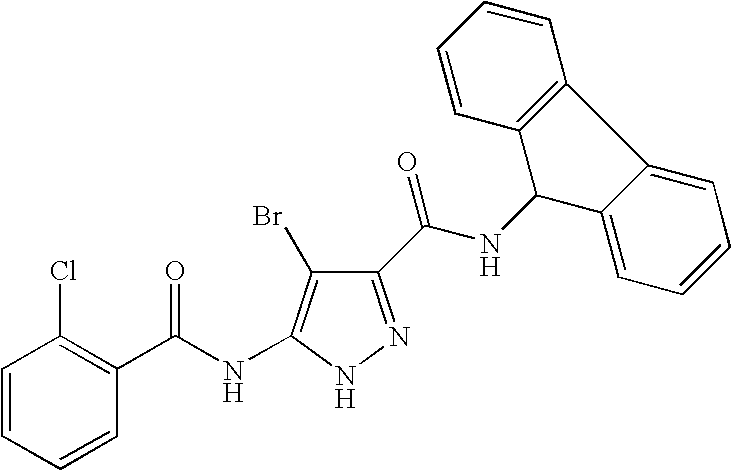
C1=CC=CC(C(NC2=C(Br)C(C(NC3C4=CC=CC=C4C4=C3C=CC=C4)=O)=NN2)=O)=C1Cl
